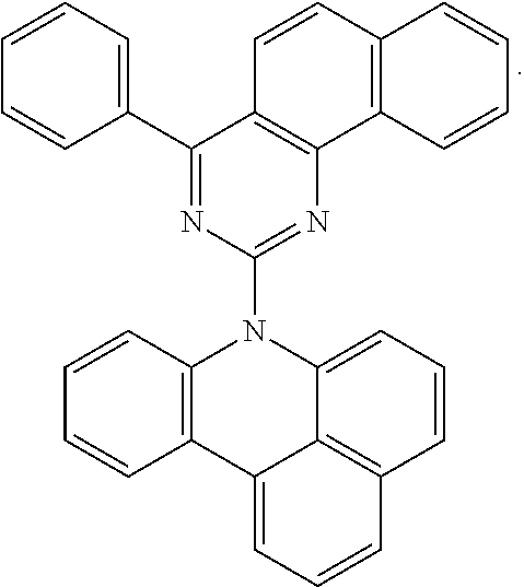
C1=CC=CC=C1C1=NC(N2C3=CC=CC4=C3C(=CC=C4)C3=C2C=CC=C3)=NC2=C1C=CC1=C2C=CC=C1
